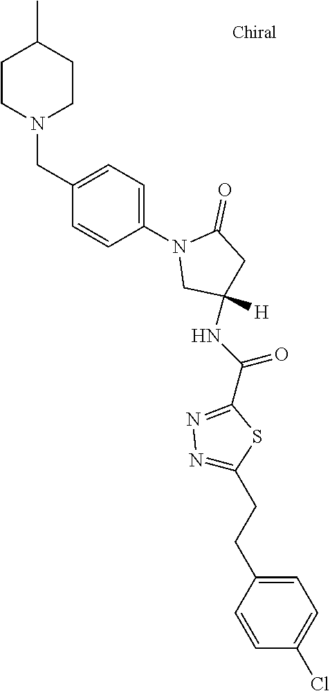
C1CN(CC2=CC=C(N3CC(NC(C4=NN=C(CCC5=CC=C(Cl)C=C5)S4)=O)([H])CC3=O)C=C2)CCC1C
